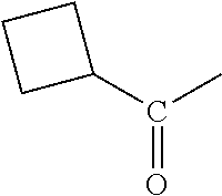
C(=O)(C1CCC1)C
